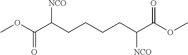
[NCO]C(CCCCC(C(OC)=O)[NCO])C(OC)=O
